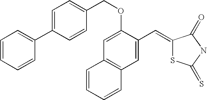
C(OC1=CC2=C(C=C1C=C1SC(=S)NC1=O)C=CC=C2)C1=CC=C(C2=CC=CC=C2)C=C1
